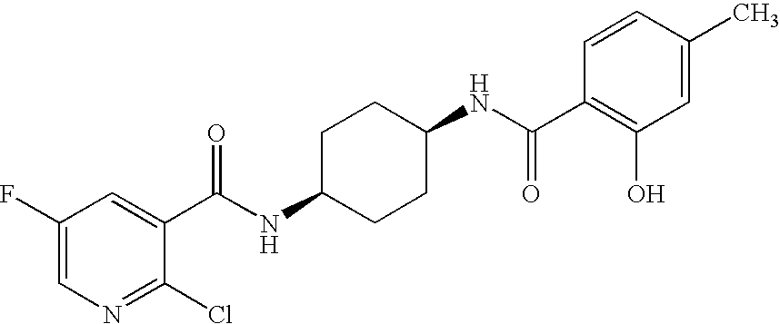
C1CC(NC(=O)C2=CC(F)=CN=C2Cl)CCC1NC(=O)C1=C(O)C=C(C)C=C1
